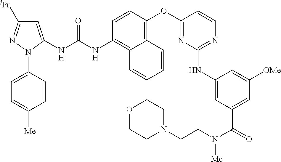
C1=CC(OC2=NC(NC3=CC(C(=O)N(CCN4CCOCC4)[Me])=CC([OMe])=C3)=NC=C2)=C2C(=C1NC(NC1=CC([iPr])=NN1C1=CC=C([Me])C=C1)=O)C=CC=C2
